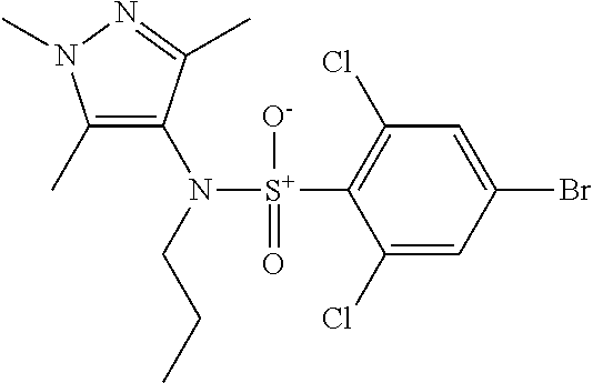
C1(C)=C(N([S+](C2=C(Cl)C=C(Br)C=C2Cl)([O-])=O)CCC)C(C)=NN1C
